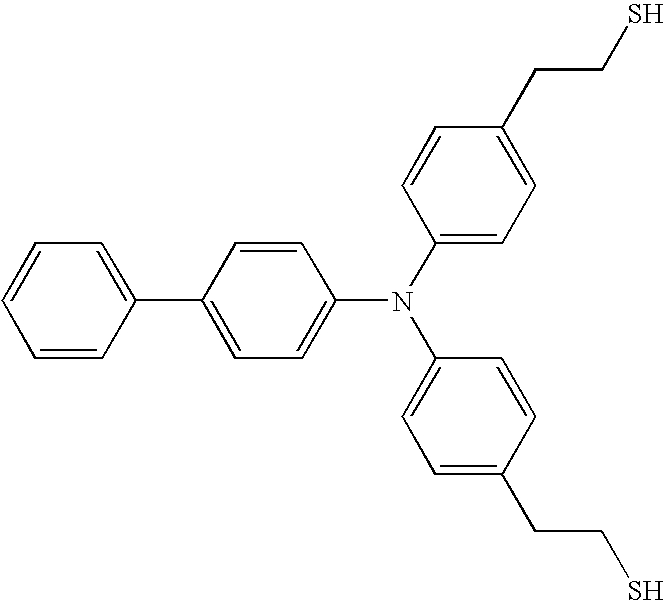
C1=CC(C2=CC=C(N(C3=CC=C(CCS)C=C3)C3=CC=C(CCS)C=C3)C=C2)=CC=C1
